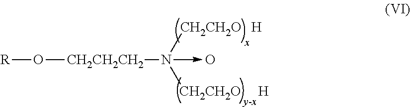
[R]O[CH2CH2CH2]N([CH2CH2O])([CH2CH2O])->O.[H].[H]
